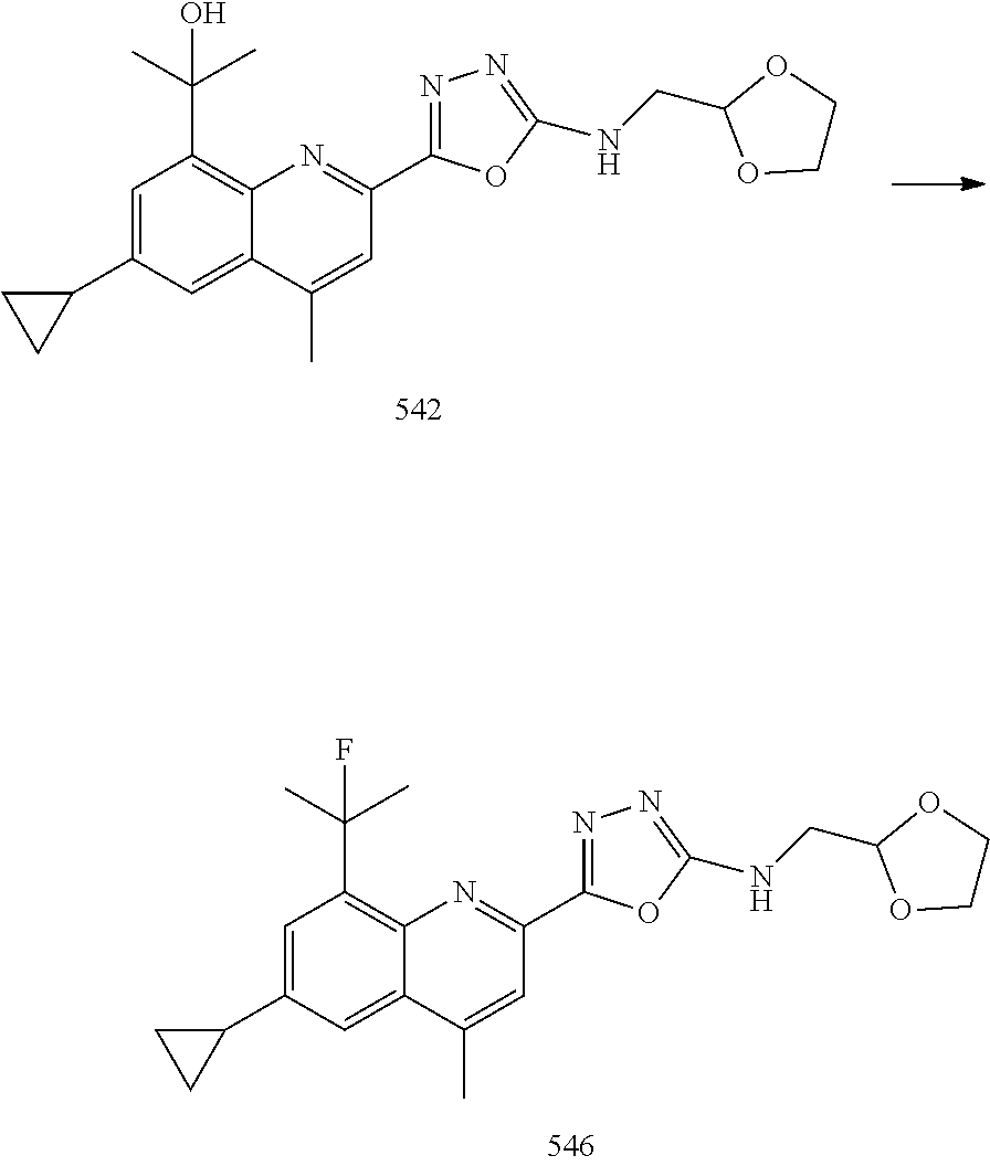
C12=C(C(C)(C)O)C=C(C3CC3)C=C1C(C)=CC(C1=NN=C(NCC3OCCO3)O1)=N2.C12=C(C(C)(C)F)C=C(C3CC3)C=C1C(C)=CC(C1=NN=C(NCC3OCCO3)O1)=N2
